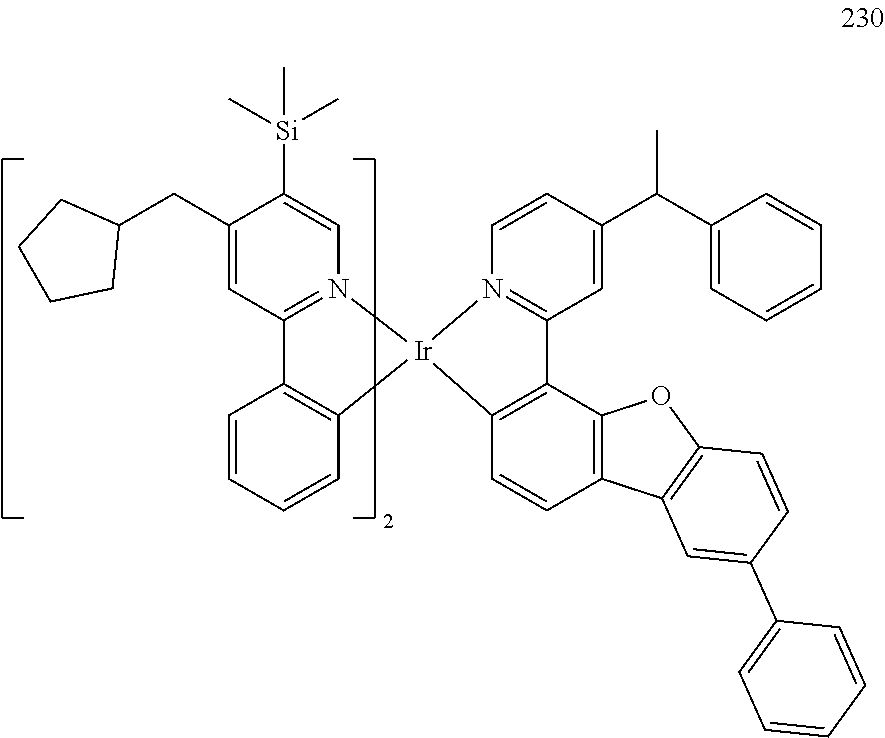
C1(CC2CCCC2)=CC2=N(C=C1[Si](C)(C)C)[Ir]1(C3=C2C=CC=C3)N2=C(C=C(C(C3=CC=CC=C3)C)C=C2)C2=C1C=CC1=C2OC2=C1C=C(C1=CC=CC=C1)C=C2
